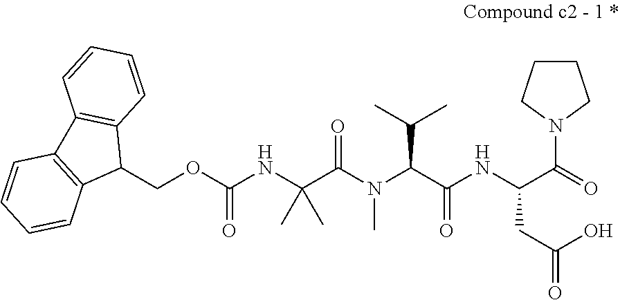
O(C(NC(C(N(C)C(C(=O)NC(C(=O)N1CCCC1)CC(=O)O)C(C)C)=O)(C)C)=O)CC1C2=C(C3=C1C=CC=C3)C=CC=C2
